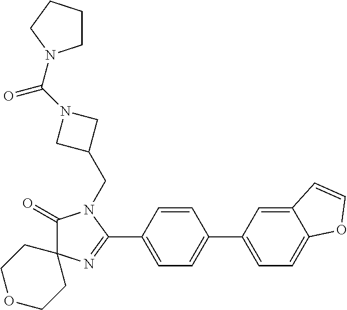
C1(=O)C2(N=C(C3=CC=C(C4=CC=C5C(=C4)C=CO5)C=C3)N1CC1CN(C(=O)N3CCCC3)C1)CCOCC2
